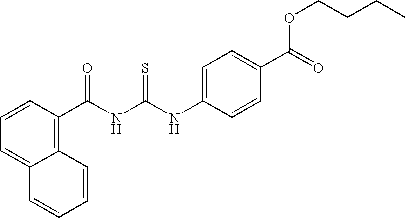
C12=C(C(NC(NC3=CC=C(C(=O)OCCCC)C=C3)=S)=O)C=CC=C1C=CC=C2
